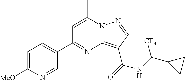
C1=C(C)N2C(=C(C(=O)NC(C3CC3)[CF3])C=N2)N=C1C1=CC=C([MeO])N=C1
